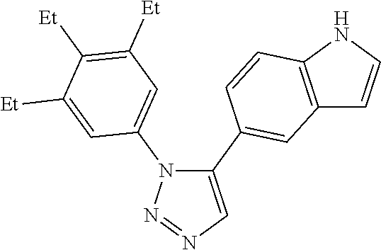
C1(C2=CC3=C(NC=C3)C=C2)=CN=NN1C1=CC([Et])=C([Et])C([Et])=C1
